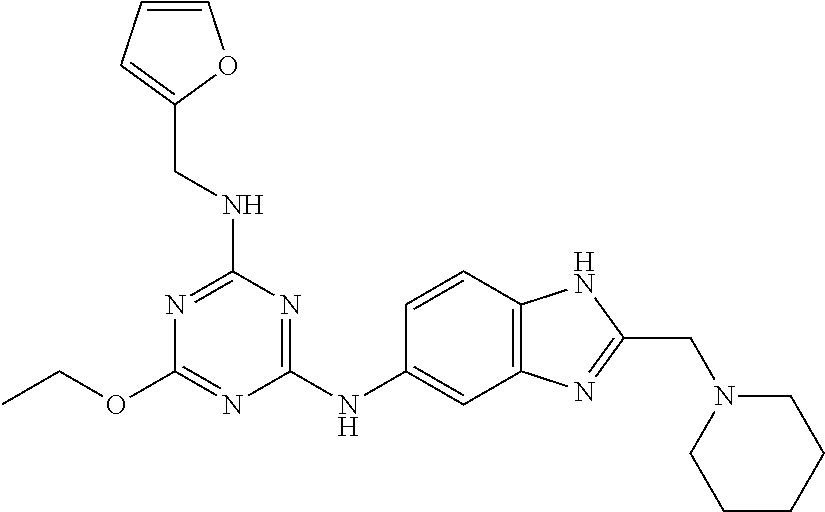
C(OC1=NC(NC2=CC3=C(C=C2)NC(CN2CCCCC2)=N3)=NC(NCC2=CC=CO2)=N1)C
